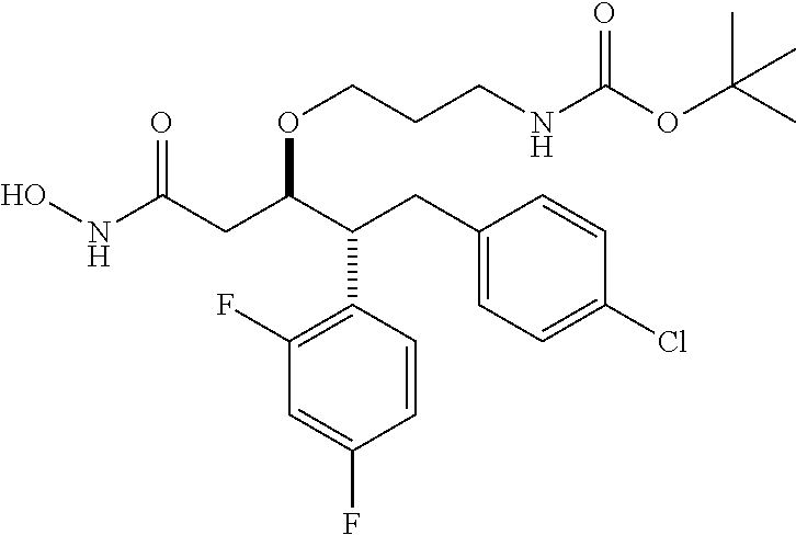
C1=CC(C(C(CC(NO)=O)OCCCNC(OC(C)(C)C)=O)CC2=CC=C(Cl)C=C2)=C(F)C=C1F
